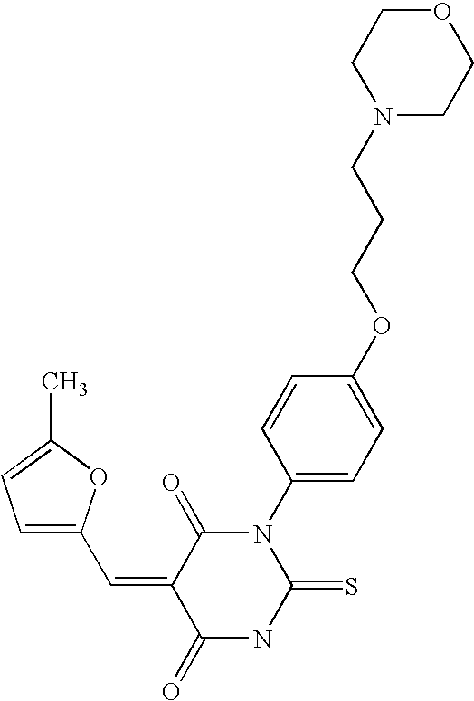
CC1=CC=C(C=C2C(=O)NC(=S)N(C3=CC=C(OCCCN4CCOCC4)C=C3)C2=O)O1
